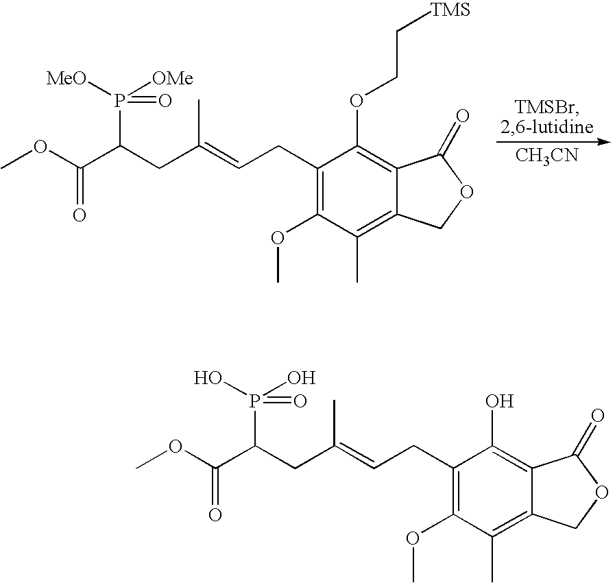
C1(CC=C(CC(P([OMe])([MeO])=O)C(=O)OC)C)=C(OC)C(C)=C2C(=C1OCC[TMS])C(=O)OC2.[CH3CN].C1(CC=C(CC(P(O)(O)=O)C(=O)OC)C)=C(OC)C(C)=C2C(=C1O)C(=O)OC2
